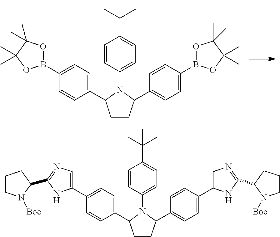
C1CC(C2=CC=C(B3OC(C)(C)C(C)(C)O3)C=C2)N(C2=CC=C(C(C)(C)C)C=C2)C1C1=CC=C(B2OC(C)(C)C(C)(C)O2)C=C1.C1CC(C2=CC=C(C3=CN=C(C4CCCN4[Boc])N3)C=C2)N(C2=CC=C(C(C)(C)C)C=C2)C1C1=CC=C(C2=CN=C(C3N([Boc])CCC3)N2)C=C1
